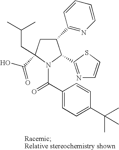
C1(C2=NC=CC=C2)CC(C(O)=O)(CC(C)C)N(C(C2=CC=C(C(C)(C)C)C=C2)=O)C1C1=NC=CS1
